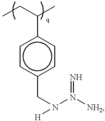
c1c(CN(N([NH2])=N)[H])ccc(C(CC)C)c1
